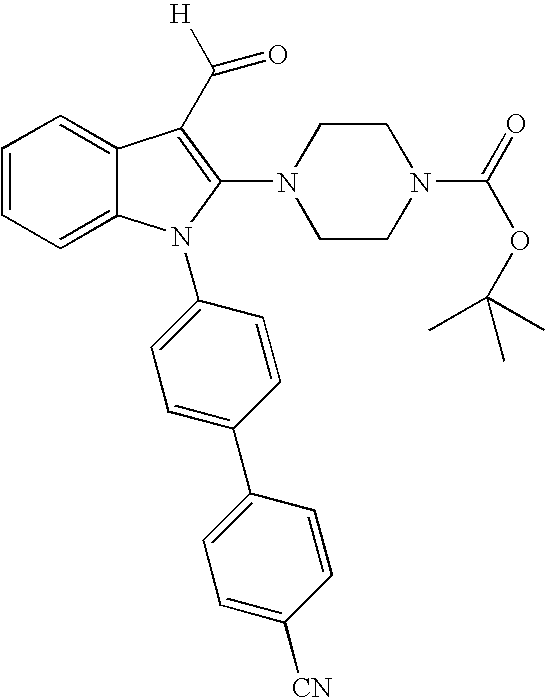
C1=CC=C2C(=C1)C(C([H])=O)=C(N1CCN(C(=O)OC(C)(C)C)CC1)N2C1=CC=C(C2=CC=C([CN])C=C2)C=C1
